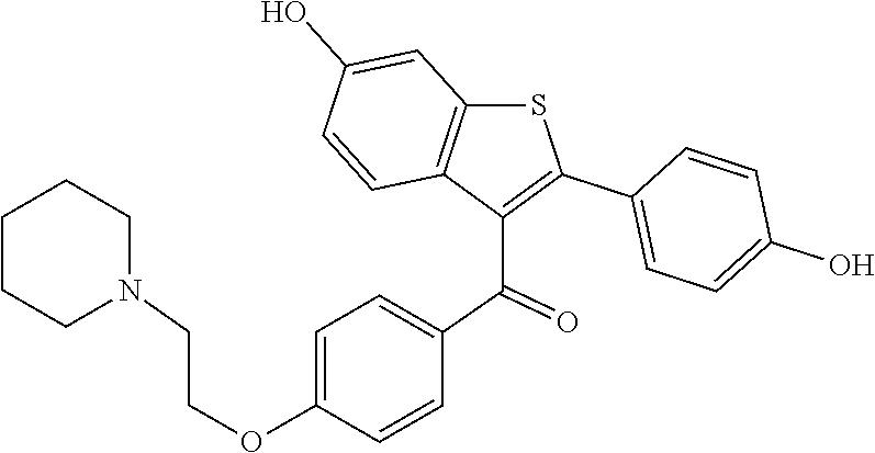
C1CCCN(CCOC2=CC=C(C(=O)C3=C(C4=CC=C(O)C=C4)SC4=C3C=CC(O)=C4)C=C2)C1
